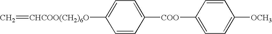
[CHCOO(CH2)6O](=C)C1=CC=C([COO]C2=CC=C([OCH3])C=C2)C=C1
